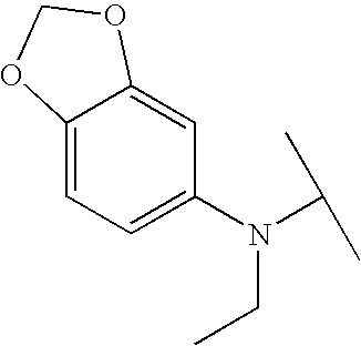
C12=CC=C(N(C(C)C)CC)C=C1OCO2
